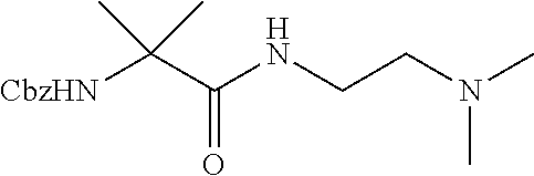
N(C)(C)CCNC(C(C)(C)[CbzHN])=O
